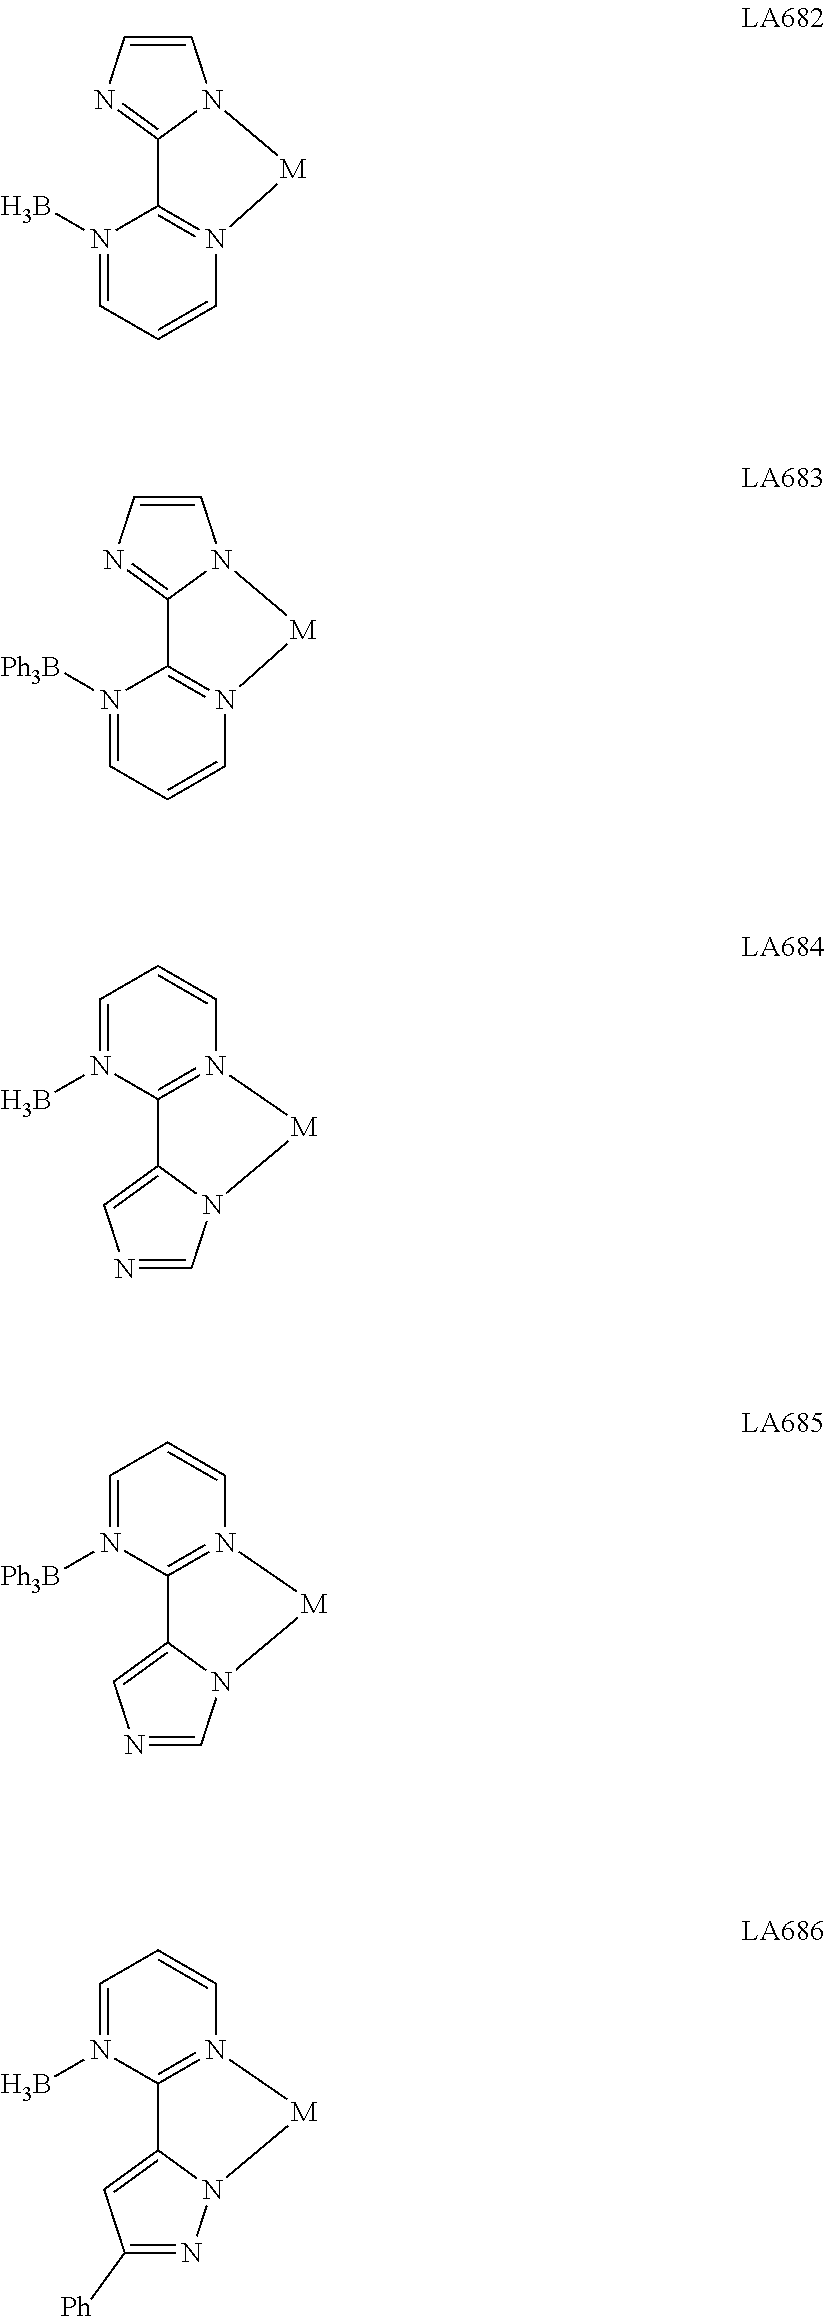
C1=NC=C2N1[M]N1=C2N(B)=CC=C1.C1=CN=C2N1[M]N1=C2N(B)=CC=C1.C1=CN=C2N1[M]N1=C2N([Ph3B])=CC=C1.C1=NC=C2N1[M]N1=C2N([Ph3B])=CC=C1.N1=C([Ph])C=C2N1[M]N1=C2N(B)=CC=C1
